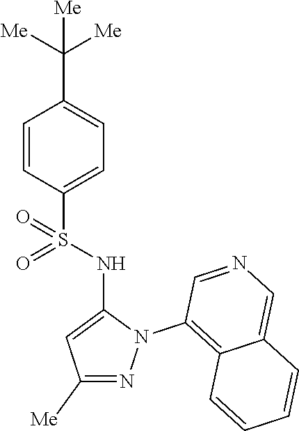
C1=CC(S(NC2=CC([Me])=NN2C2=C3C(=CN=C2)C=CC=C3)(=O)=O)=CC=C1C([Me])([Me])[Me]
